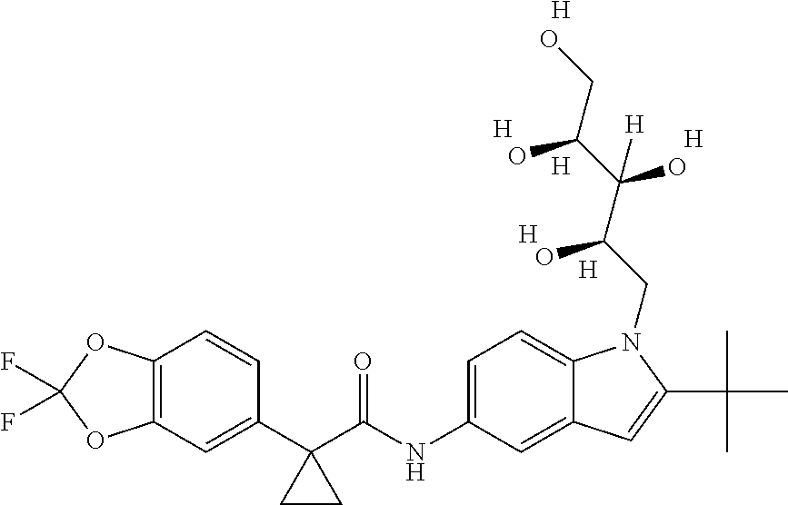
C1(C2(C(NC3=CC=C4C(=C3)C=C(C(C)(C)C)N4CC(C(C(CO)O)(O)[H])O)=O)CC2)=CC2=C(C=C1)OC(F)(F)O2.[H].[H].[H].[H].[H].[H]
